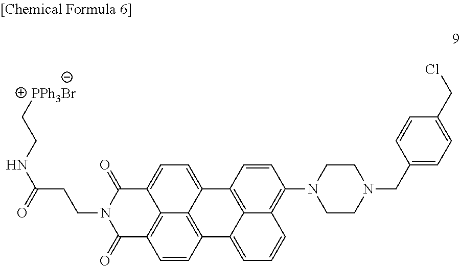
C12=C3C(=CC=C4C3=C(C=C1)C(=O)N(CCC(NCC[PPh3Br])=O)C4=O)C1=C3C2=CC=CC3=C(N2CCN(CC3=CC=C(CCl)C=C3)CC2)C=C1
